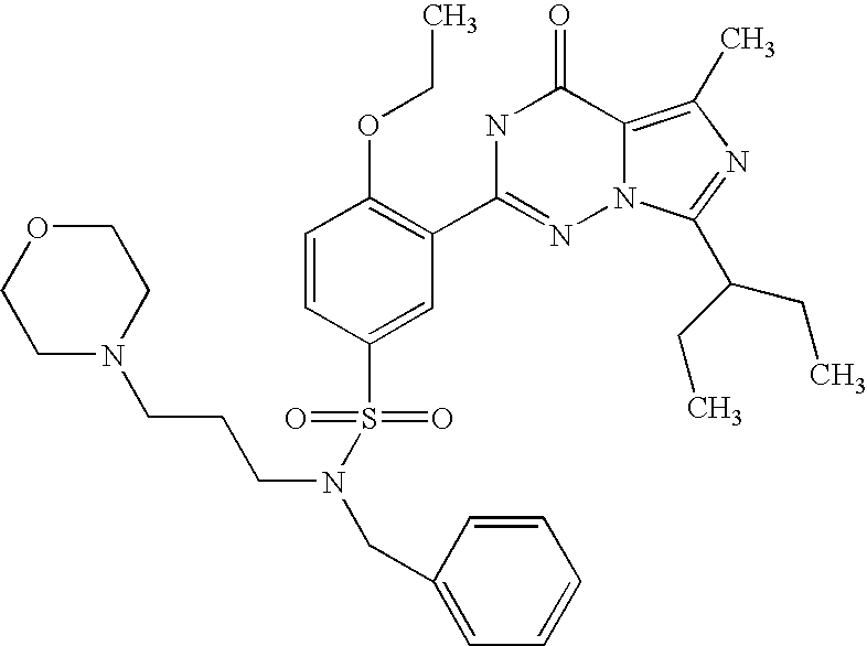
C1=CC(S(N(CCCN2CCOCC2)CC2=CC=CC=C2)(=O)=O)=CC(C2=NN3C(=C(C)N=C3C(CC)CC)C(=O)N2)=C1OCC
